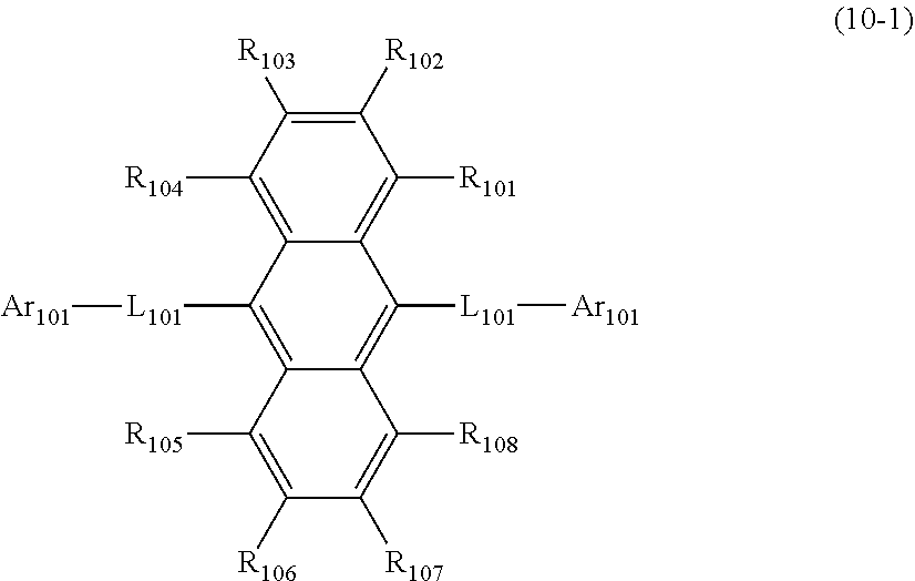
C12=C([R104])C([R103])=C([R102])C([R101])=C1C([L101][Ar101])=C1C(=C2[L101][Ar101])C([R105])=C([R106])C([R107])=C1[R108]
